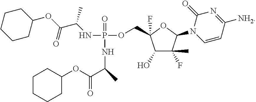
C(C(=O)OC1CCCCC1)(NP(OCC1(F)C(O)C(F)(C)C(N2C=CC([NH2])=NC2=O)O1)(=O)NC(C(OC1CCCCC1)=O)C)C
